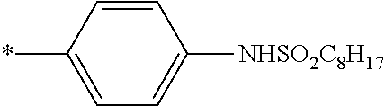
C1(*)=CC=C([NHSO2C8H17])C=C1
